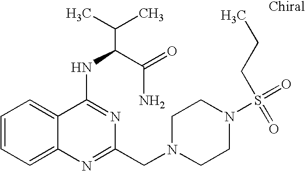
C1=CC=C2C(=C1)C(NC(C(N)=O)C(C)C)=NC(CN1CCN(S(=O)(CCC)=O)CC1)=N2
